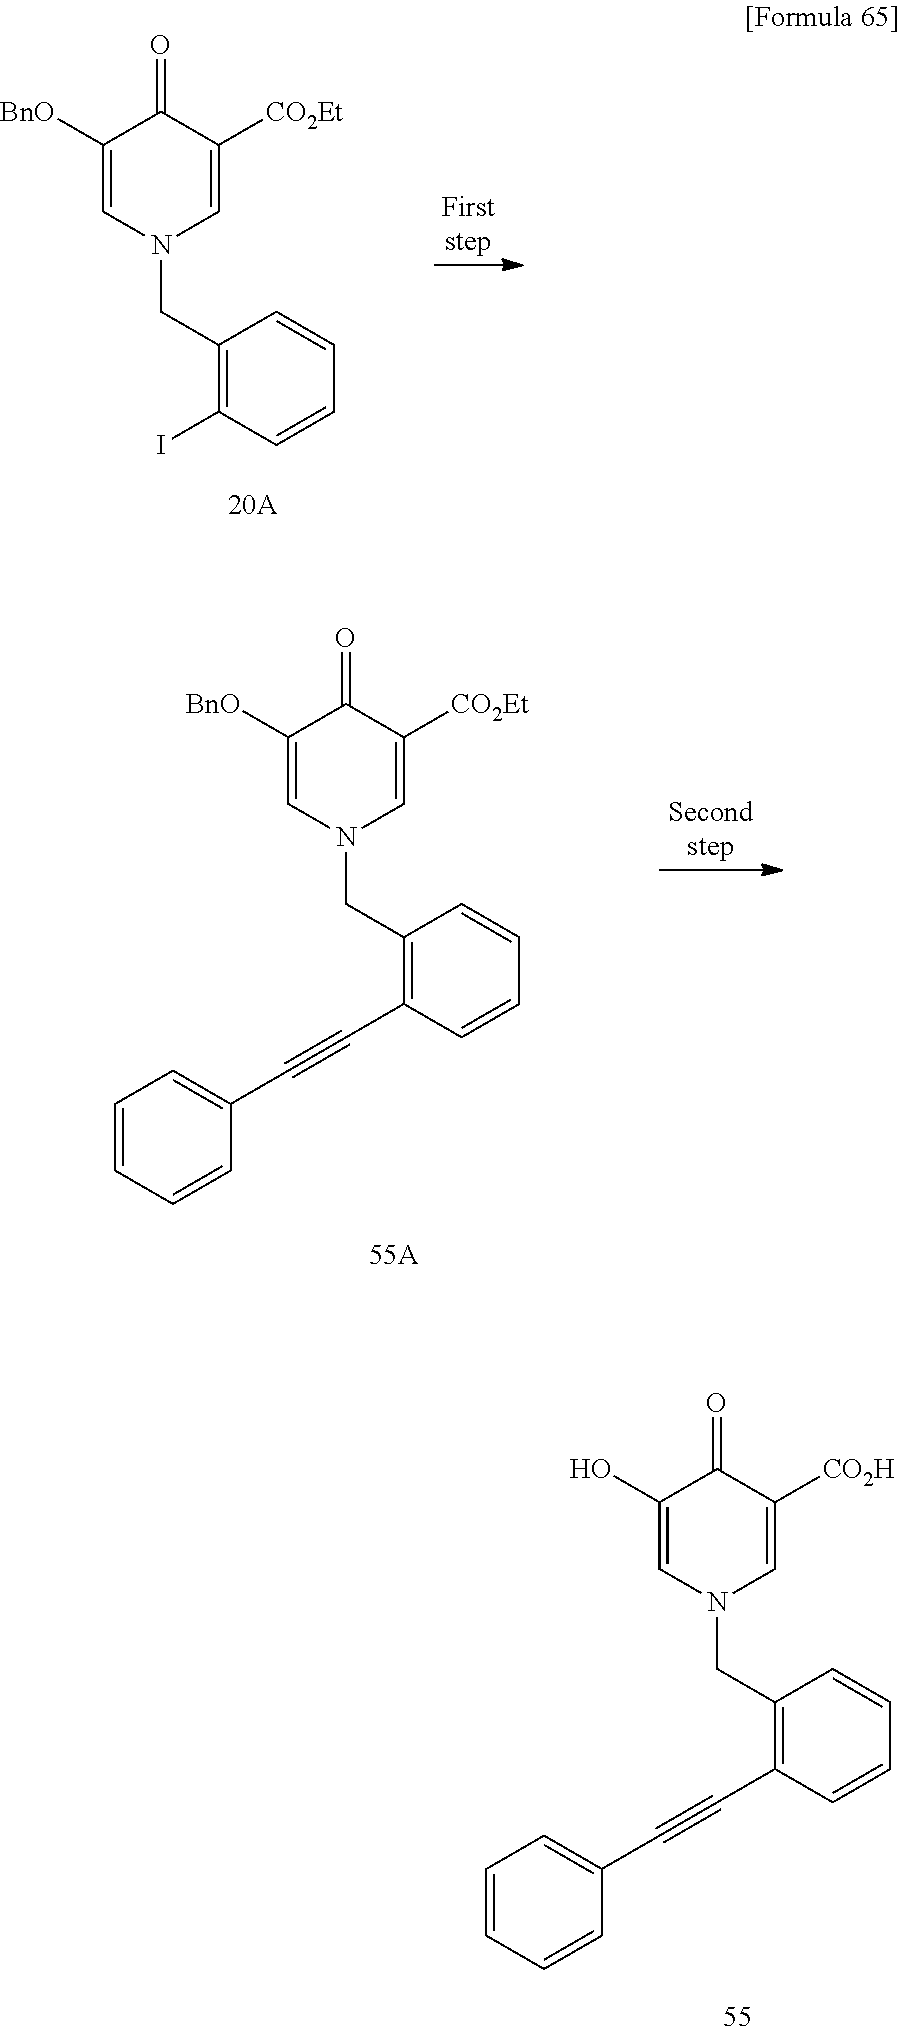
C1([BnO])=CN(CC2=C(I)C=CC=C2)C=C([CO2Et])C1=O.C1([BnO])=CN(CC2=C(C#CC3=CC=CC=C3)C=CC=C2)C=C([CO2Et])C1=O.C1(O)=CN(CC2=C(C#CC3=CC=CC=C3)C=CC=C2)C=C([CO2H])C1=O
